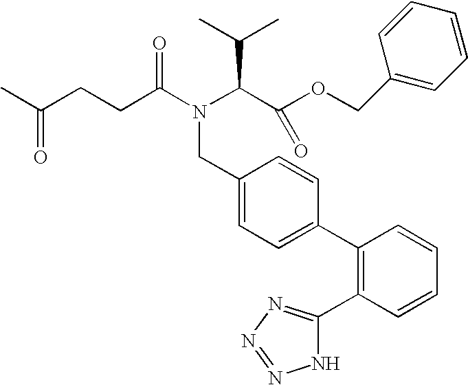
C1=CC(C2=NN=NN2)=C(C2=CC=C(CN(C(C(OCC3=CC=CC=C3)=O)C(C)C)C(CCC(C)=O)=O)C=C2)C=C1
